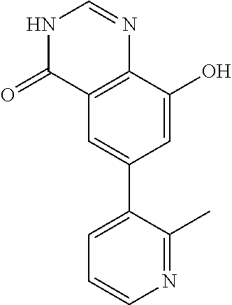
C12=C(C(O)=CC(C3=CC=CN=C3C)=C1)N=CNC2=O
